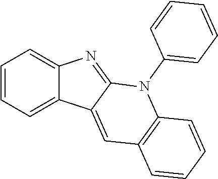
C1=CC=C2C(=C1)N=C1C2=CC2=C(N1C1=CC=CC=C1)C=CC=C2
